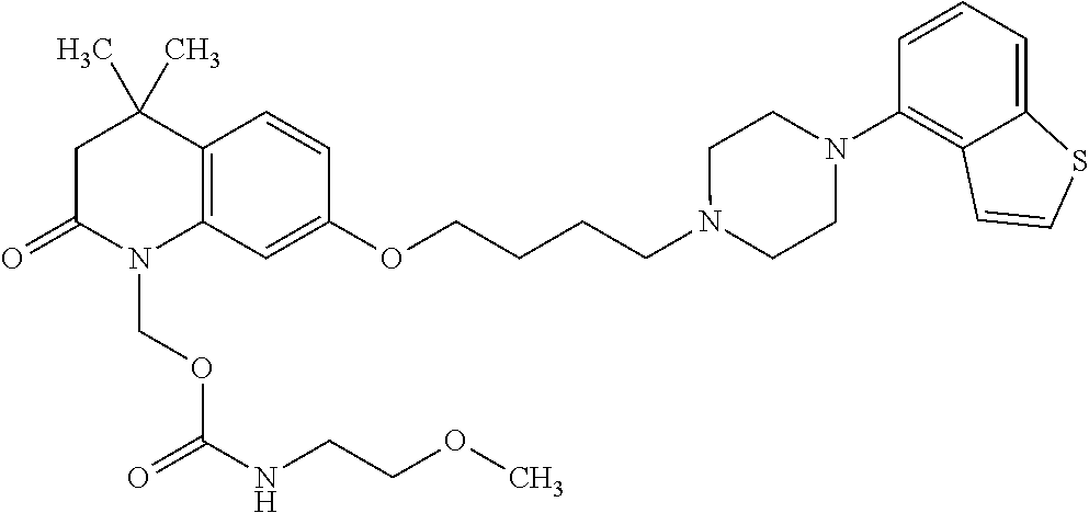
C1C(=O)N(COC(=O)NCCOC)C2=C(C1(C)C)C=CC(OCCCCN1CCN(C3=C4C(=CC=C3)SC=C4)CC1)=C2
